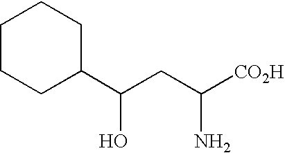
C1CCC(C(CC([CO2H])N)O)CC1
